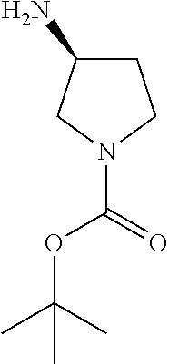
C1C(N)CN(C(=O)OC(C)(C)C)C1
